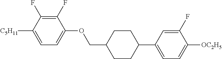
C1(F)=C(F)C([C5H11])=CC=C1OCC1CCC(C2=CC=C([OC2H5])C(F)=C2)CC1
